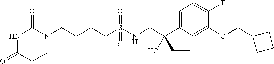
N1C(=O)CCN(CCCCS(NCC(C2=CC=C(F)C(OCC3CCC3)=C2)(CC)O)(=O)=O)C1=O
